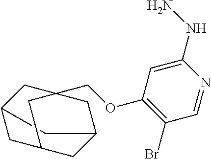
C1(OCC23CC4CC(CC(C4)C2)C3)=C(Br)C=NC(NN)=C1
